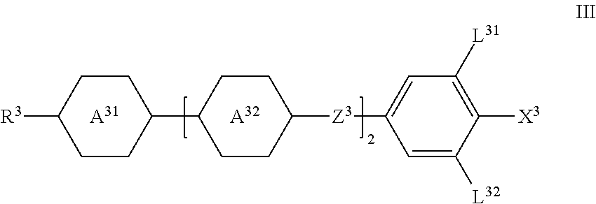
[A32].[A31].[Z3](C1=CC([L31])=C([X3])C([L32])=C1)C1CCC(C2CCC([R3])CC2)CC1
